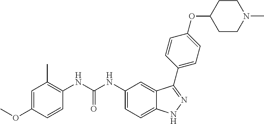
N(C(NC1=CC=C2C(=C1)C(C1=CC=C(OC3CCN(C)CC3)C=C1)=NN2)=O)C1=C(C)C=C(OC)C=C1
